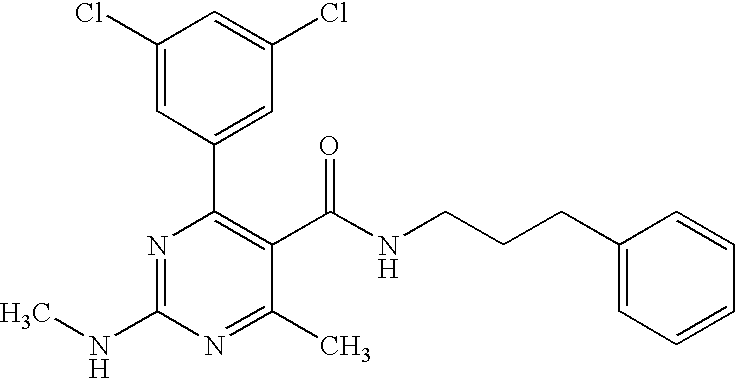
C1(Cl)=CC(C2=C(C(NCCCC3=CC=CC=C3)=O)C(C)=NC(NC)=N2)=CC(Cl)=C1
